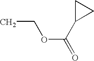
C(OC(C1CC1)=O)C
